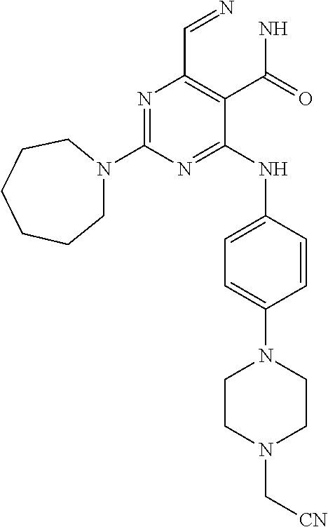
N1=C(N2CCCCCC2)N=C(NC2=CC=C(N3CCN(C[CN])CC3)C=C2)C(C(N)=O)=C1C=N
